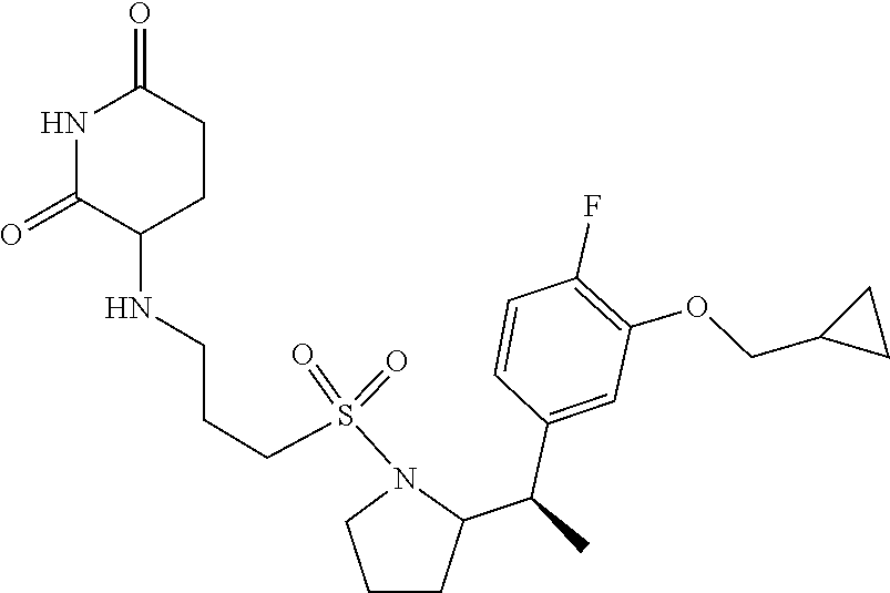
S(=O)(N1CCCC1C(C1=CC(OCC2CC2)=C(F)C=C1)C)(=O)CCCNC1CCC(=O)NC1=O
